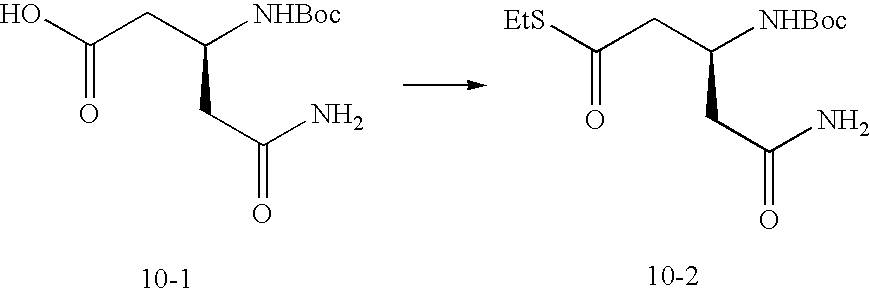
OC(CC([NHBoc])CC(N)=O)=O.[EtS]C(CC([NHBoc])CC(N)=O)=O
